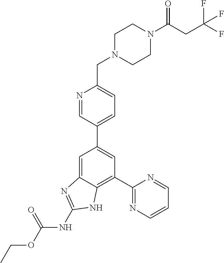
C1(C2=NC=CC=N2)=C2C(=CC(C3=CC=C(CN4CCN(C(CC(F)(F)F)=O)CC4)N=C3)=C1)N=C(NC(OCC)=O)N2
